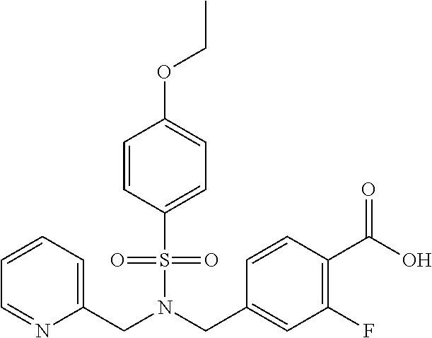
C1=CC(S(=O)(=O)N(CC2=CC(F)=C(C(O)=O)C=C2)CC2=CC=CC=N2)=CC=C1OCC
